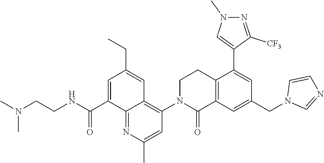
C12=C(C=C(CN3C=NC=C3)C=C1C1=CN(C)N=C1[CF3])C(=O)N(C1=C3C(=NC(C)=C1)C(C(NCCN(C)C)=O)=CC(CC)=C3)CC2
